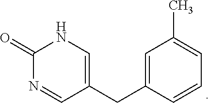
C1(=O)N=CC(CC2=CC(C)=CC=C2)=CN1
